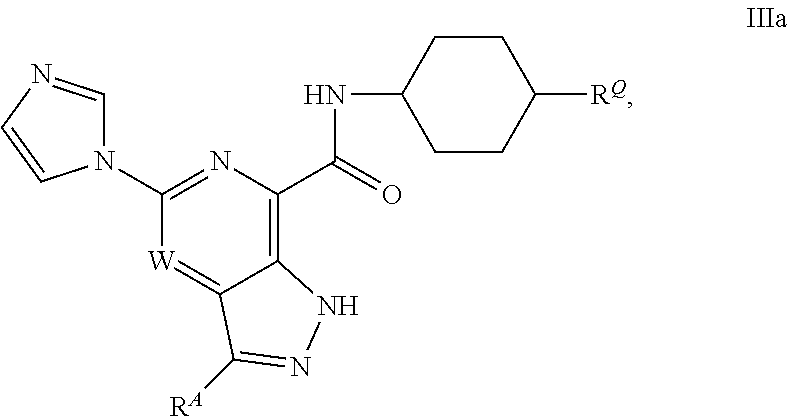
C1(N2C=NC=C2)=NC(C(=O)NC2CCC([RQ])CC2)=C2C(=[W]1)C([RA])=NN2
